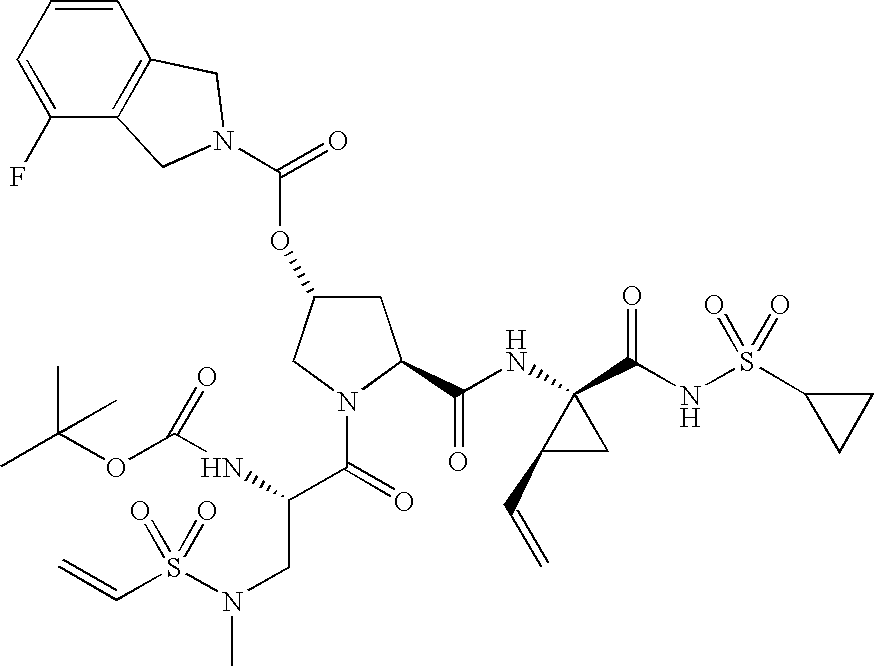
C1=CC=C(F)C2=C1CN(C(=O)OC1CC(C(NC3(C(NS(C4CC4)(=O)=O)=O)C(C=C)C3)=O)N(C(=O)C(NC(OC(C)(C)C)=O)CN(S(C=C)(=O)=O)C)C1)C2
